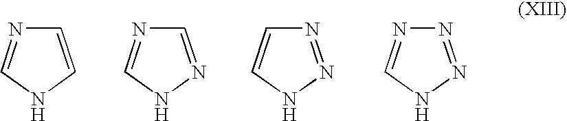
C1=CNC=N1.C1=NNC=N1.N1=NNC=C1.N1=NNC=N1
